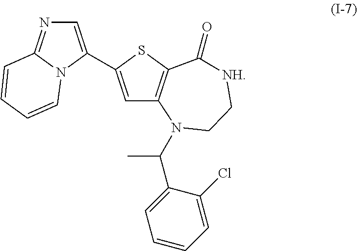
C1=C(C2=CN=C3N2C=CC=C3)SC2=C1N(C(C)C1=CC=CC=C1Cl)CC[NH]C2=O
